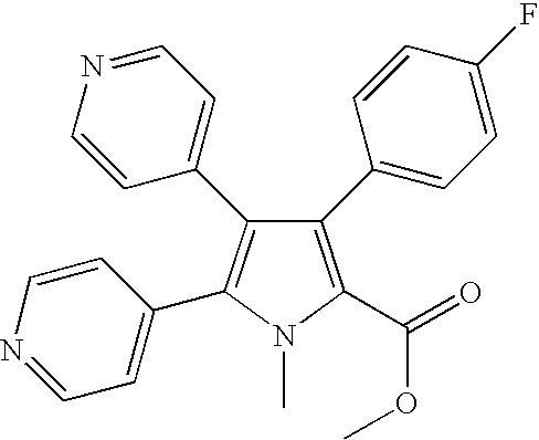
C1(C2=CC=C(F)C=C2)=C(C(=O)OC)N(C)C(C2=CC=NC=C2)=C1C1=CC=NC=C1
